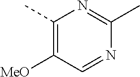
C1(C)=C([MeO])C=NC(C)=N1
